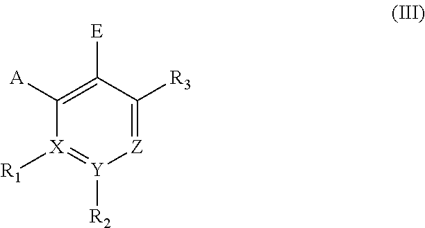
[Z]1=C([R3])C([E])=C([A])[X]([R1])=[Y]1[R2]
